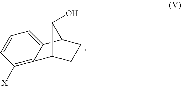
C12=C([X])C=CC=C1C1CCC2C1O
